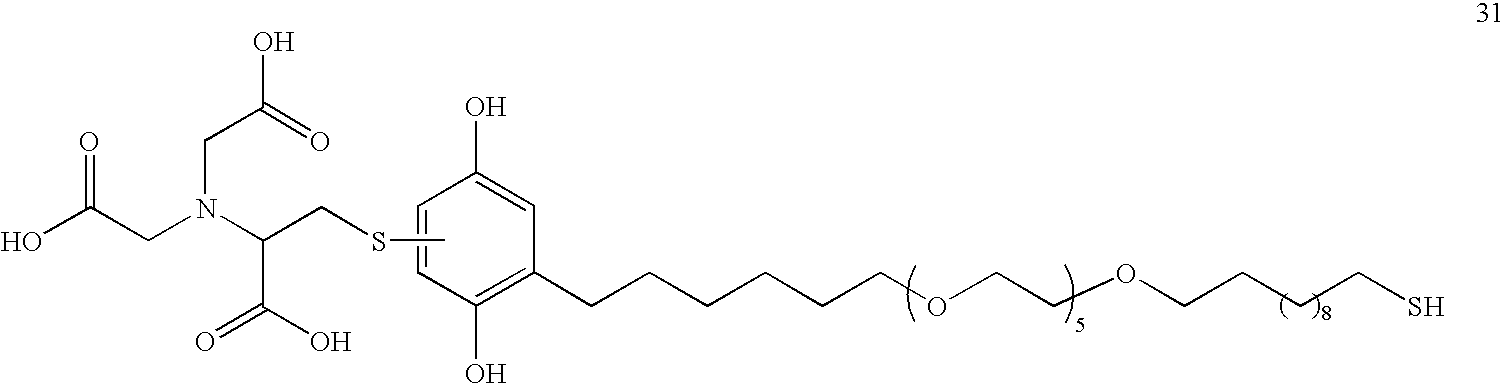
OC(CN(C(CSC)C(=O)O)CC(=O)O)=O.C1(O)=CC(CCCCCCOCCOCCCCS)=C(O)C=C1
